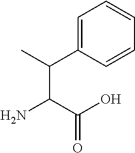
C1(C(C(N)C(O)=O)C)=CC=CC=C1
